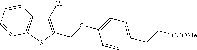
O(C1=CC=C(CC[COOMe])C=C1)CC1=C(Cl)C2=C(S1)C=CC=C2
